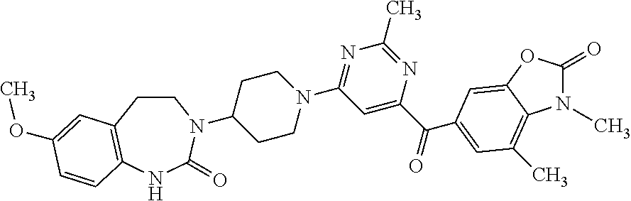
C1(=O)OC2=CC(C(C3=CC(N4CCC(N5CCC6=C(NC5=O)C=CC(OC)=C6)CC4)=NC(C)=N3)=O)=CC(C)=C2N1C
